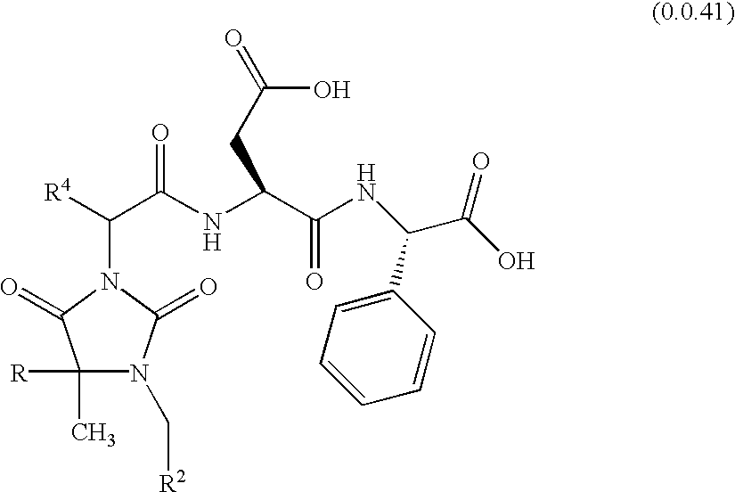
C1(C)([R])N(C[R2])C(=O)N(C(C(NC(C(NC(C(O)=O)C2=CC=CC=C2)=O)CC(O)=O)=O)[R4])C1=O
